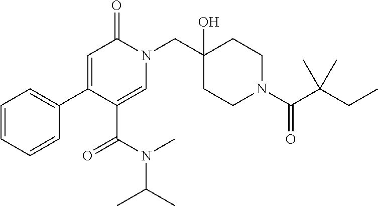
N(C(C)C)(C(C1=CN(CC2(O)CCN(C(=O)C(C)(C)CC)CC2)C(=O)C=C1C1=CC=CC=C1)=O)C
